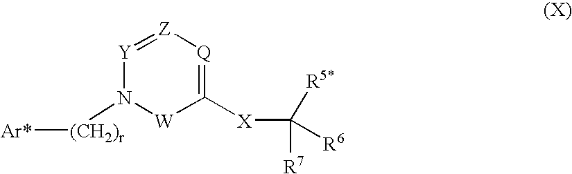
[Y]1=[Z][Q]=C([X]C([R7])([R5*])[R6])[W]N1[(CH2)r][Ar*]
